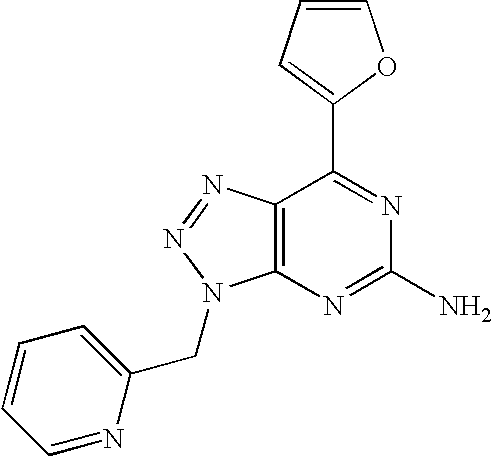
C1=CC=C(C2=NC(N)=NC3=C2N=NN3CC2=CC=CC=N2)O1
